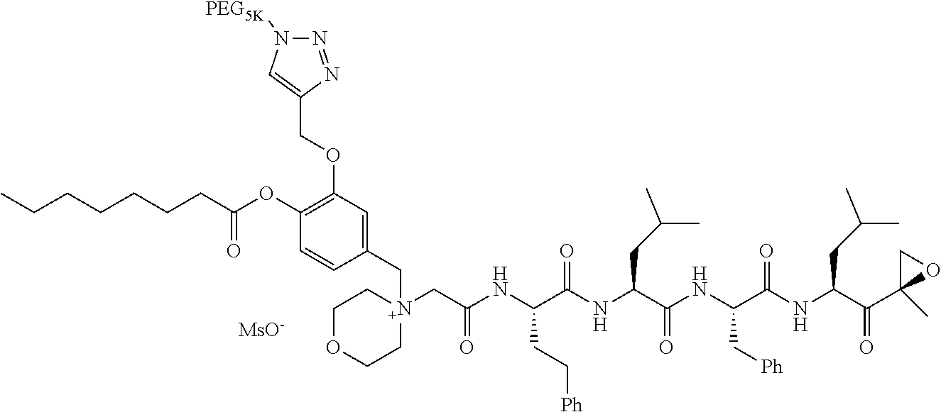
N1([PEG5K])N=NC(COC2=C(OC(CCCCCCC)=O)C=CC(C[N+]3(CC(NC(C(NC(C(NC(C(NC(C(C4(C)OC4)=O)CC(C)C)=O)C[Ph])=O)CC(C)C)=O)CC[Ph])=O)CCOCC3)=C2)=C1.[MsO-]
